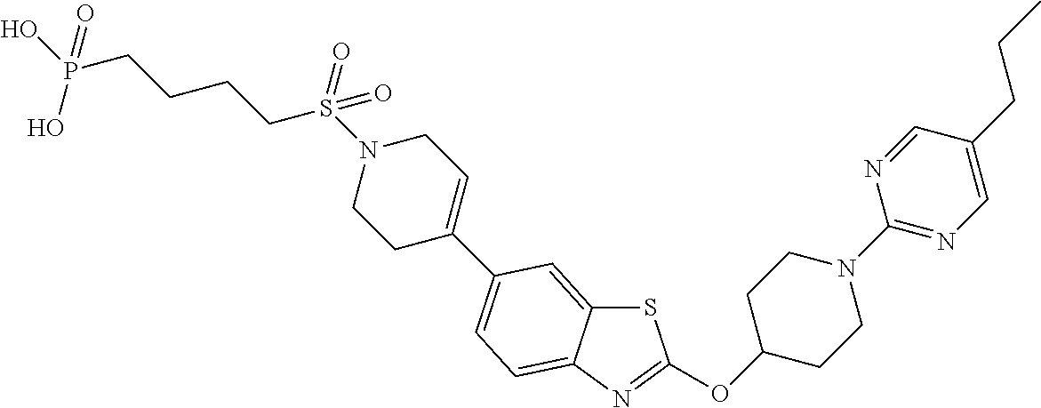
S1C2=CC(C3=CCN(S(=O)(CCCCP(=O)(O)O)=O)CC3)=CC=C2N=C1OC1CCN(C2=NC=C(CCC)C=N2)CC1
